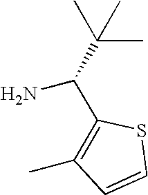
C1(C(N)C(C)(C)C)=C(C)C=CS1
